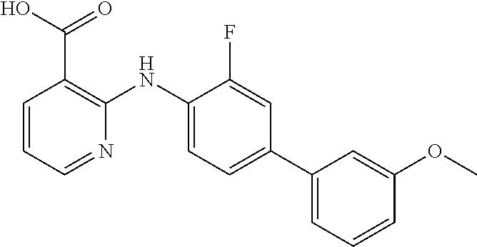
C1(NC2=C(C(=O)O)C=CC=N2)=CC=C(C2=CC=CC(OC)=C2)C=C1F
